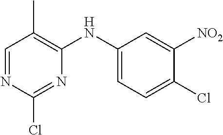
C1=NC(Cl)=NC(NC2=CC=C(Cl)C([NO2])=C2)=C1C
